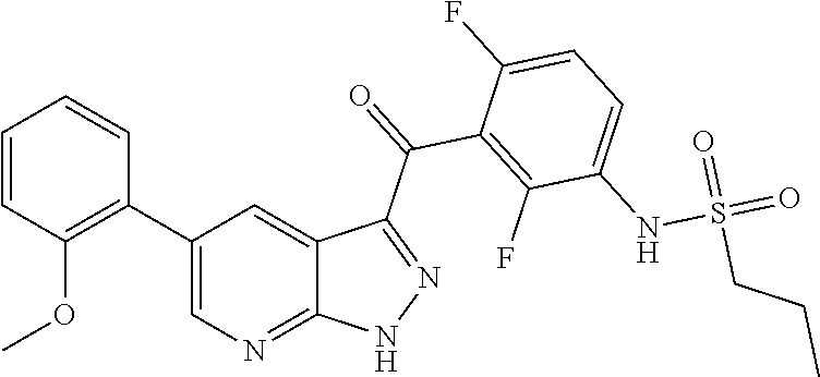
C1=CC(OC)=C(C2=CN=C3C(=C2)C(C(=O)C2=C(F)C(NS(=O)(=O)CCC)=CC=C2F)=NN3)C=C1
